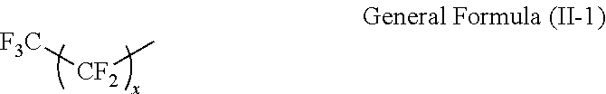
[F3C][CF2]C
